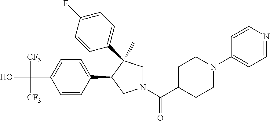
C(C1=CC=C(C2CN(C(C3CCN(C4=CC=NC=C4)CC3)=O)CC2(C)C2=CC=C(F)C=C2)C=C1)(O)([CF3])[CF3]
